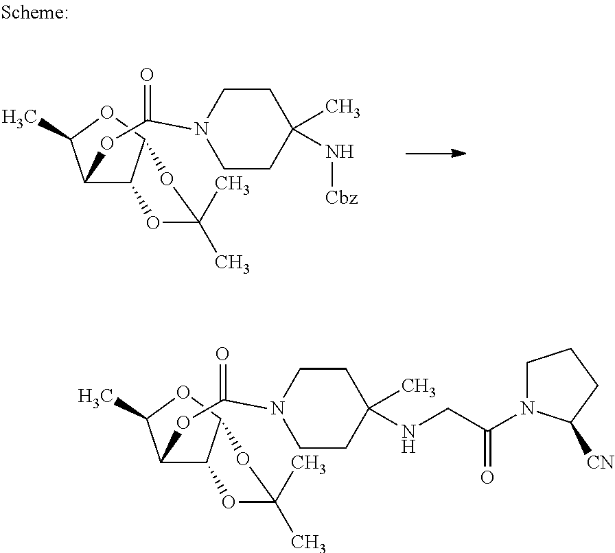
C1(OC(N2CCC(C)(N[Cbz])CC2)=O)C2C(OC1C)OC(C)(C)O2.C1(OC(N2CCC(C)(NCC(N3CCCC3[CN])=O)CC2)=O)C2C(OC1C)OC(C)(C)O2
